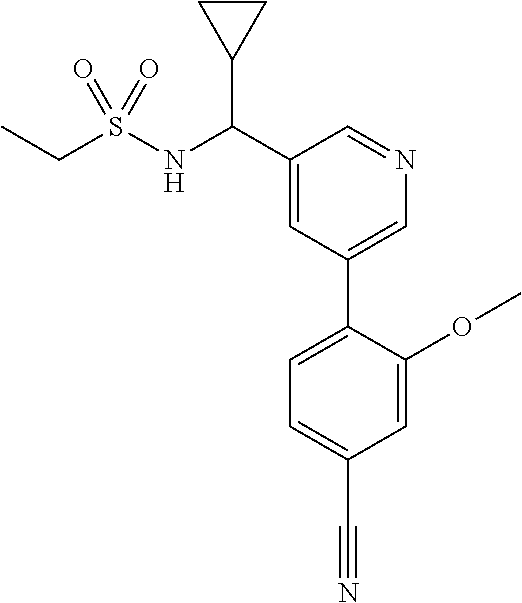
C1(C(NS(CC)(=O)=O)C2CC2)=CC(C2=CC=C(C#N)C=C2OC)=CN=C1
